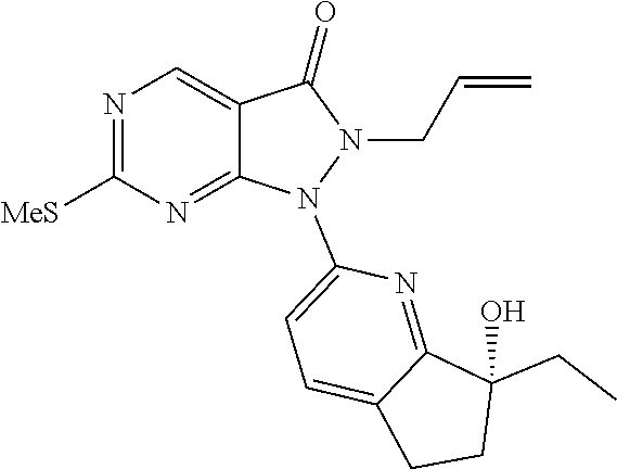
N1=C([MeS])N=C2C(=C1)C(=O)N(CC=C)N2C1=CC=C2C(=N1)C(CC)(O)CC2
